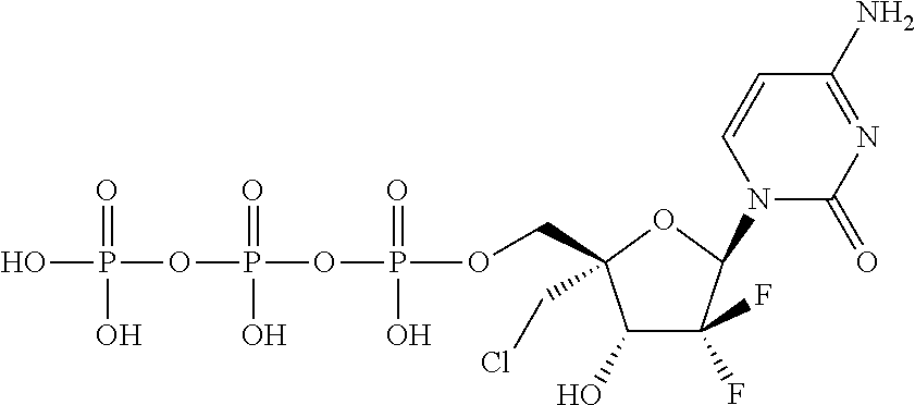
C1(O)C(F)(F)C(N2C(=O)N=C(N)C=C2)OC1(CCl)COP(OP(OP(O)(=O)O)(=O)O)(=O)O
